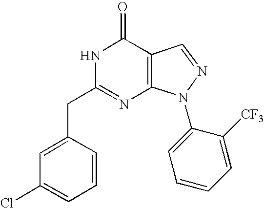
C1=NN(C2=CC=CC=C2[CF3])C2=C1C(=O)NC(CC1=CC(Cl)=CC=C1)=N2
